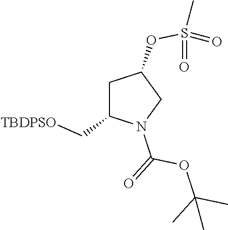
C1C(C[TBDPSO])N(C(=O)OC(C)(C)C)CC1OS(=O)(C)=O
